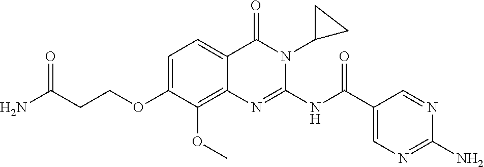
C1=C(OCCC(N)=O)C(OC)=C2C(=C1)C(=O)N(C1CC1)C(NC(C1=CN=C(N)N=C1)=O)=N2
